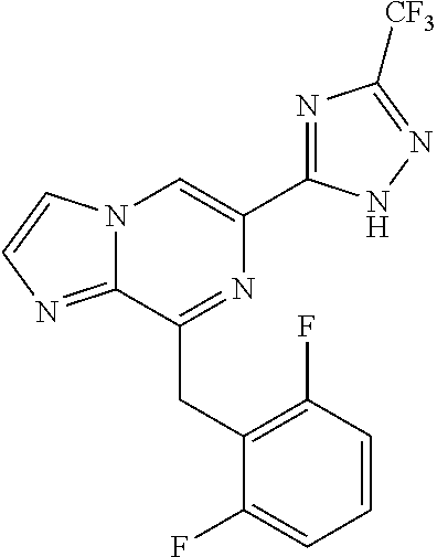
N12C(=NC=C1)C(CC1=C(F)C=CC=C1F)=NC(C1=NC([CF3])=NN1)=C2
